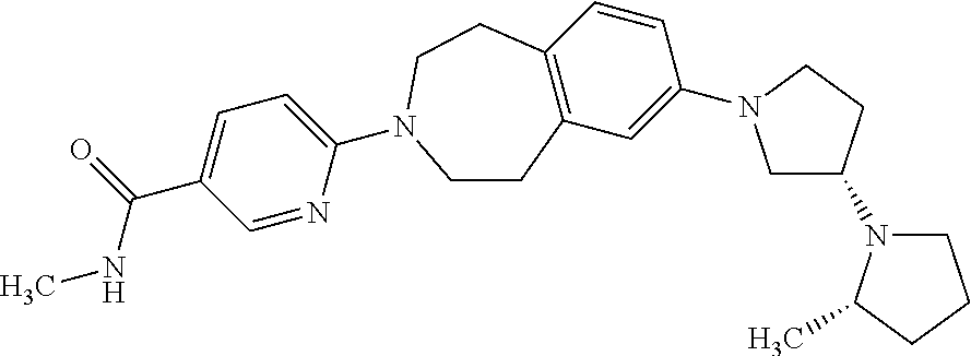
C1C(N2CCCC2C)CCN1C1=CC2=C(C=C1)CCN(C1=CC=C(C(=O)NC)C=N1)CC2
